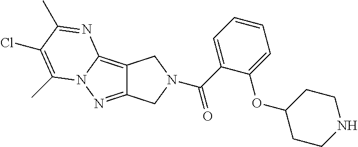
C12=C3N(N=C1CN(C(=O)C1=CC=CC=C1OC1CCNCC1)C2)C(C)=C(Cl)C(C)=N3
